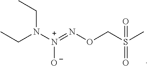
CCN([N+](=NOCS(C)(=O)=O)[O-])CC
